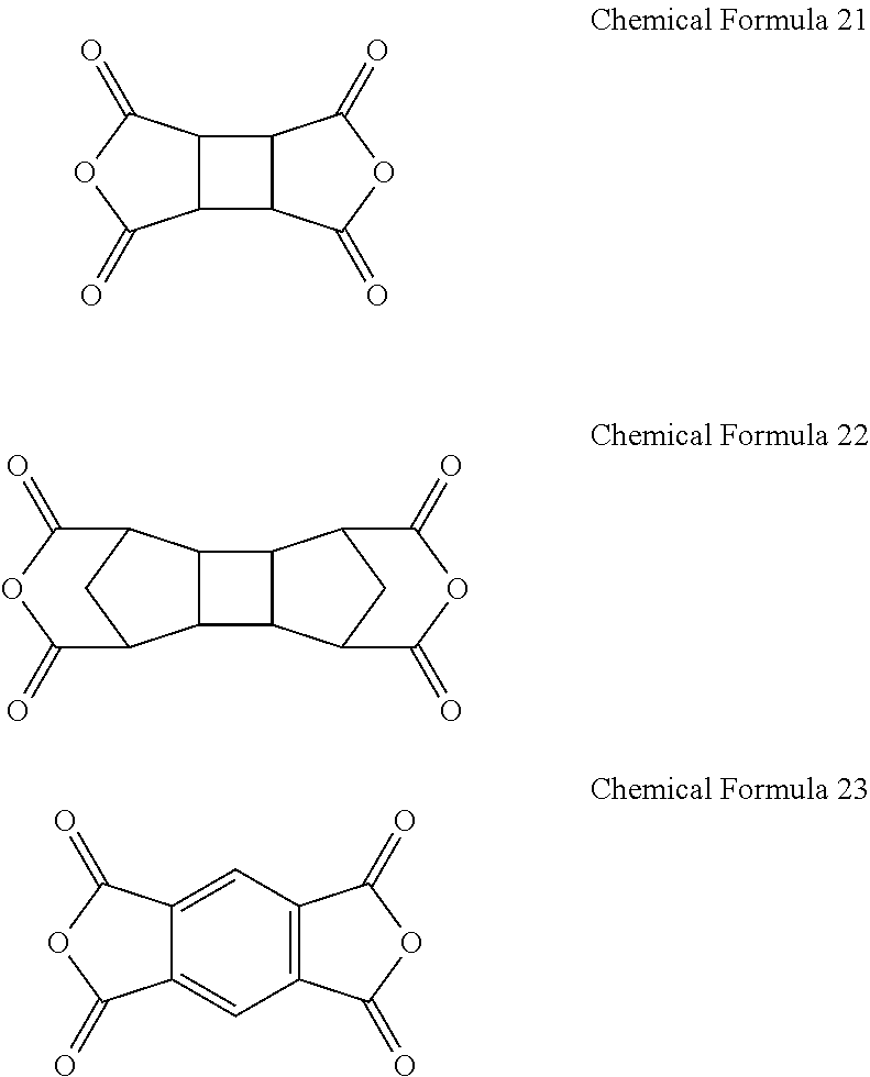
C12C(C3C1C(=O)OC3=O)C(=O)OC2=O.C12C(C3CC1C(=O)OC3=O)C1C2C2CC1C(=O)OC2=O.C12=C(C(=O)OC1=O)C=C1C(=O)OC(=O)C1=C2
